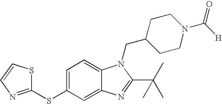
C1=C(SC2=NC=CS2)C=C2C(=C1)N(CC1CCN(C([H])=O)CC1)C(C(C)(C)C)=N2
